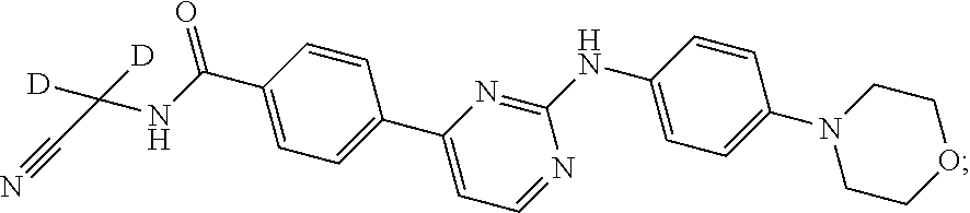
C1(C(NC(C#N)([D])[D])=O)=CC=C(C2=CC=NC(NC3=CC=C(N4CCOCC4)C=C3)=N2)C=C1
